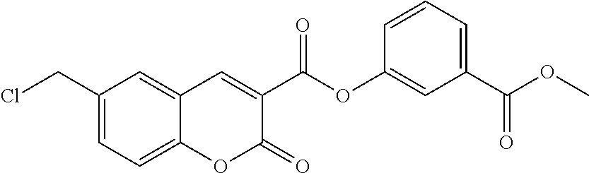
C1(CCl)=CC=C2C(=C1)C=C(C(OC1=CC(C(OC)=O)=CC=C1)=O)C(=O)O2
